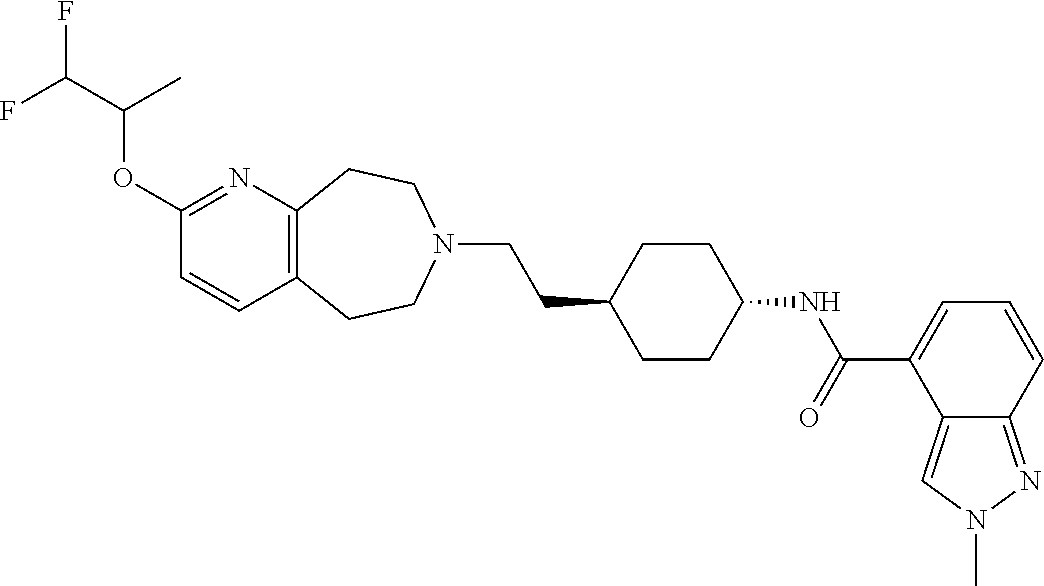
C12=C(N=C(OC(C(F)F)C)C=C1)CCN(CCC1CCC(NC(C3=CC=CC4=NN(C)C=C34)=O)CC1)CC2
